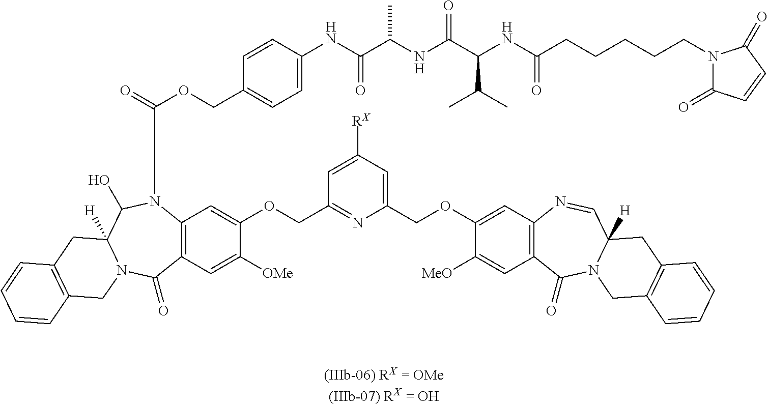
C12=C(C=C([OMe])C(OCC3=NC(COC4=CC5=C(C=C4[MeO])C(=O)N4C([H])(C=N5)CC5=C(C4)C=CC=C5)=CC([RX])=C3)=C1)C(=O)N1C([H])(C(O)N2C(=O)OCC2=CC=C(NC(C(NC(C(NC(CCCCCN3C(=O)C=CC3=O)=O)C(C)C)=O)C)=O)C=C2)CC2=C(C1)C=CC=C2
